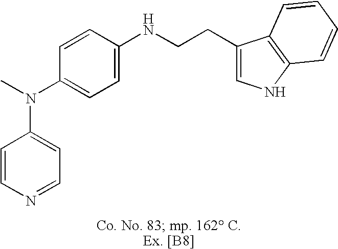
C1=CN=CC=C1N(C1=CC=C(NCCC2=CNC3=C2C=CC=C3)C=C1)C
